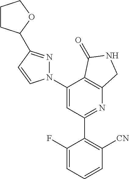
C1(C2=C([CN])C=CC=C2F)=NC2=C(C(N3N=C(C4CCCO4)C=C3)=C1)C(=O)NC2
